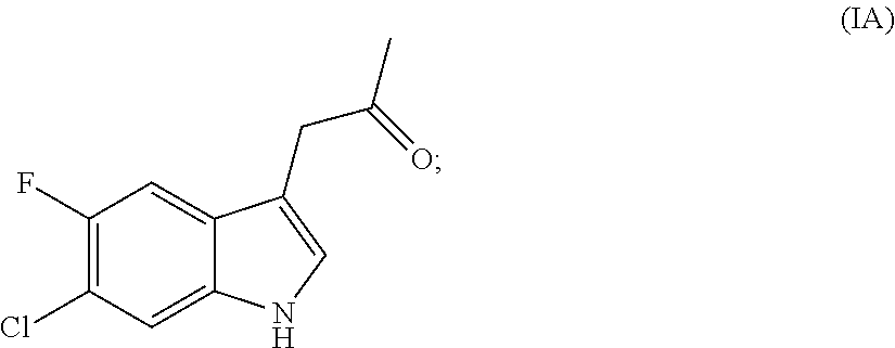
C1(F)=C(Cl)C=C2C(=C1)C(CC(C)=O)=CN2
